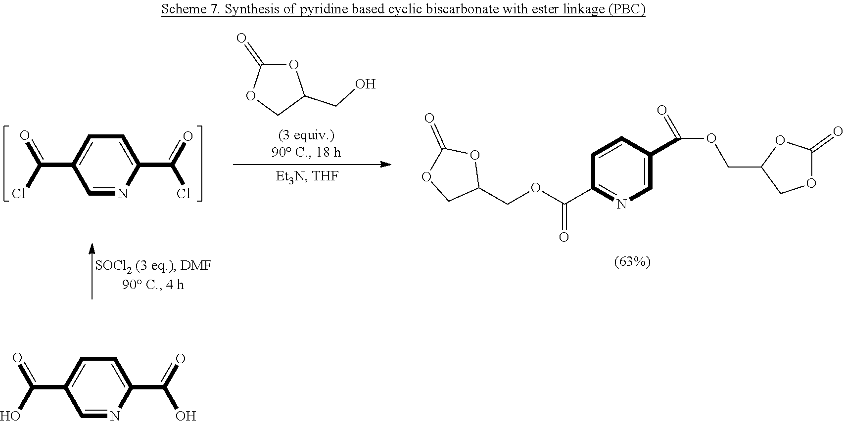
C1=C(C(=O)O)N=CC(C(O)=O)=C1.C1=C(C(=O)Cl)N=CC(C(Cl)=O)=C1.O1C(=O)OCC1CO.C1(COC(C2=NC=C(C(OCC3COC(=O)O3)=O)C=C2)=O)OC(=O)OC1
